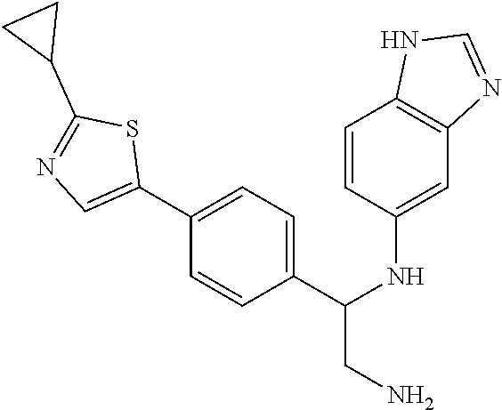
C1(C2=CN=C(C3CC3)S2)=CC=C(C(NC2=CC3=C(C=C2)NC=N3)CN)C=C1
